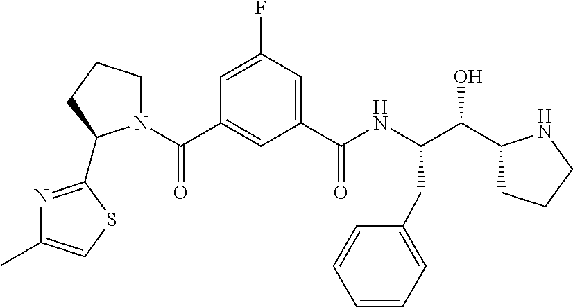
C1(C(NC(C(O)C2CCCN2)CC2=CC=CC=C2)=O)=CC(F)=CC(C(N2CCCC2C2=NC(C)=CS2)=O)=C1
